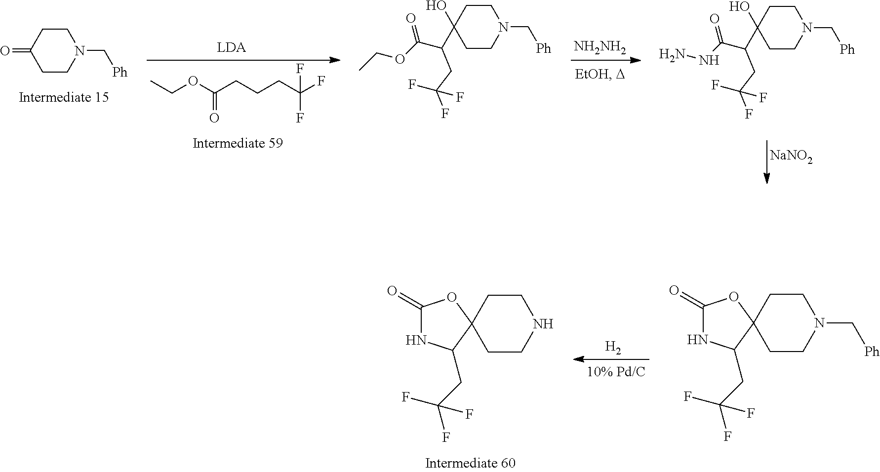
C1CC(C(C(OCC)=O)CC(F)(F)F)(O)CCN1C[Ph].[NH2NH2].C1CC(C(C(NN)=O)CC(F)(F)F)(O)CCN1C[Ph].C1CC(=O)CCN1C[Ph].CCOC(CCCC(F)(F)F)=O.[NaNO2].[H2].C1CC2(CCN1)C(CC(F)(F)F)NC(=O)O2.C1CC2(CCN1C[Ph])C(CC(F)(F)F)NC(=O)O2
